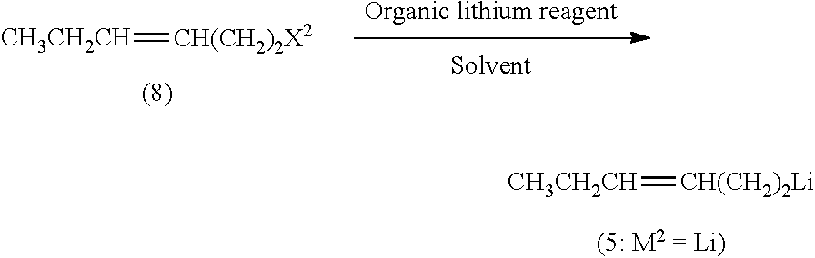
[CH3CH2CH]=[CH(CH2)2Li].[Organic lithium reagent].[CH3CH2CH]=[CH(CH2)2X2]
